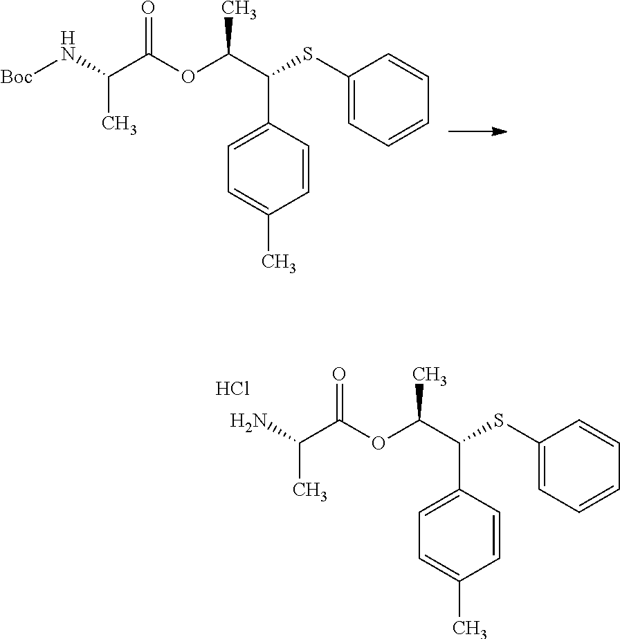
C(C)(C(SC1=CC=CC=C1)C1=CC=C(C)C=C1)OC(C(N[Boc])C)=O.C(C)(C(SC1=CC=CC=C1)C1=CC=C(C)C=C1)OC(C(N)C)=O.Cl
